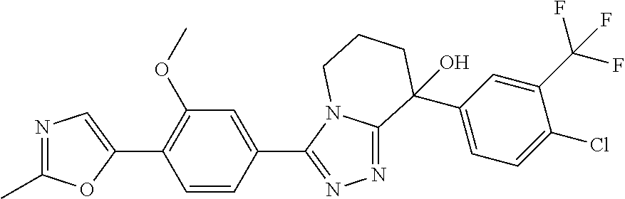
N1=C(C)OC(C2=C(OC)C=C(C3=NN=C4N3CCCC4(C3=CC=C(Cl)C(C(F)(F)F)=C3)O)C=C2)=C1
